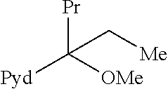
[Pr]C([OMe])([Pyd])C[Me]
